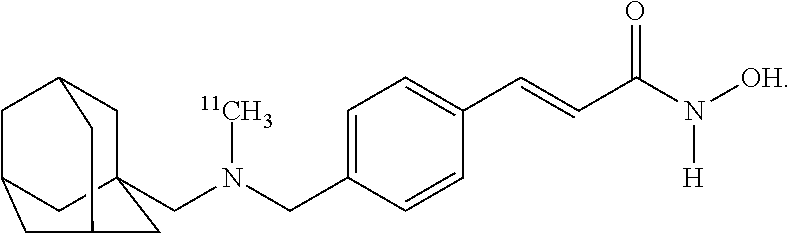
C1=C(CN(CC23CC4CC(CC(C4)C2)C3)[11CH3])C=CC(C=CC(N([OH])[H])=O)=C1
